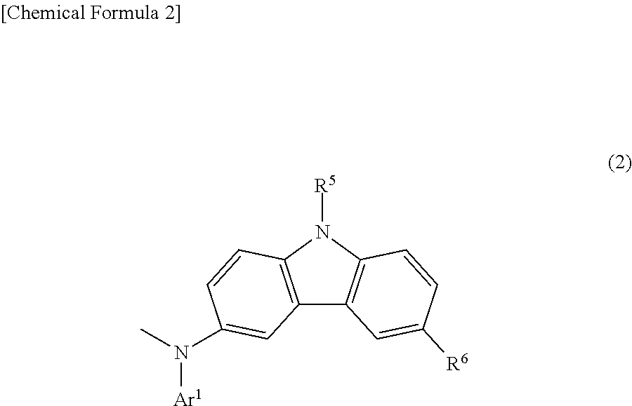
CN([Ar1])C1=CC2=C(N([R5])C3=C2C=C([R6])C=C3)C=C1
